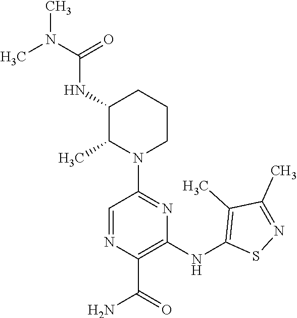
C1(NC2=C(C)C(C)=NS2)=C(C(=O)N)N=CC(N2CCCC(NC(N(C)C)=O)C2C)=N1
